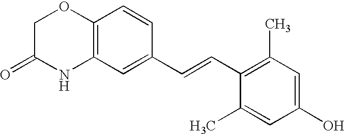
C12=C(C=C(C=CC3=C(C)C=C(O)C=C3C)C=C1)NC(=O)CO2
